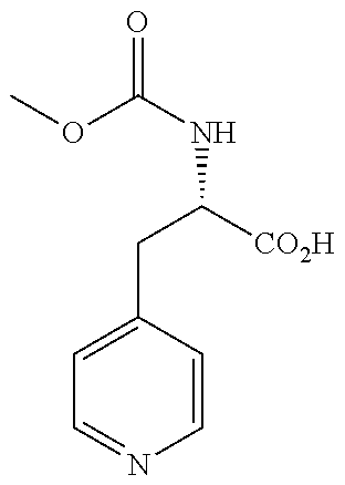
COC(NC([CO2H])CC1=CC=NC=C1)=O
